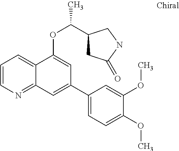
C1=CN=C2C(=C1)C(OC(C)C1CC(=O)NC1)=CC(C1=CC=C(OC)C(OC)=C1)=C2
